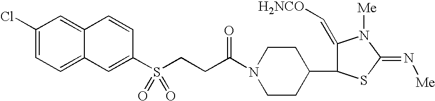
C1(Cl)=CC=C2C(=C1)C=CC(S(CCC(N1CCC(C3C(=C[H2NCO])N([Me])C(=N[Me])S3)CC1)=O)(=O)=O)=C2
